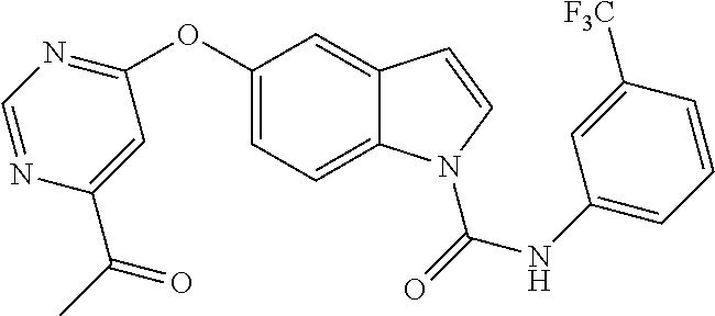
C1(OC2=NC=NC(C(=O)C)=C2)=CC=C2C(=C1)C=CN2C(NC1=CC=CC([F3C])=C1)=O
